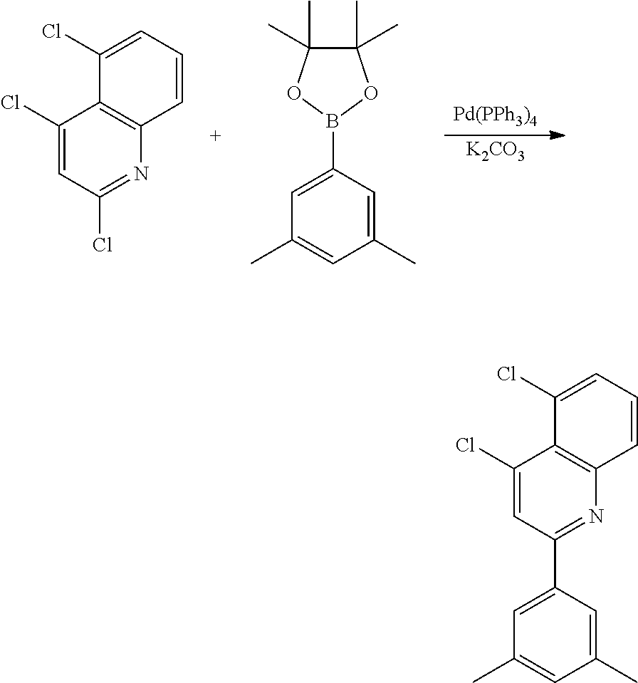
[Pd(PPh3)4].[K2CO3].C1(Cl)=CC(Cl)=NC2=C1C(Cl)=CC=C2.C1=C(B2OC(C)(C)C(C)(C)O2)C=C(C)C=C1C.C1(Cl)=CC(C2=CC(C)=CC(C)=C2)=NC2=C1C(Cl)=CC=C2
